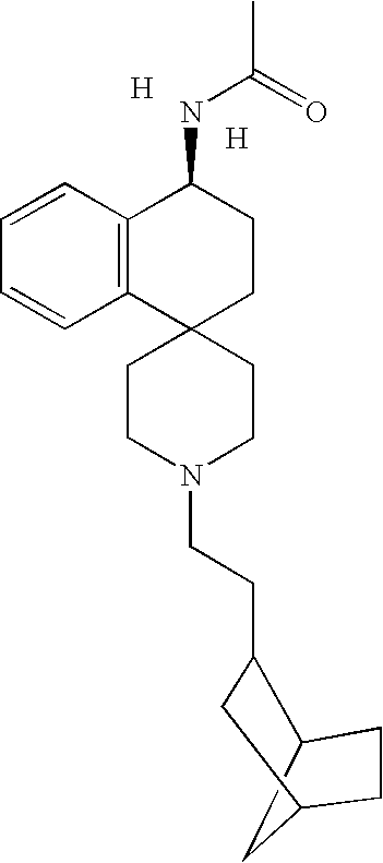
[H].[H].C12CC(CC1CCN1CCC3(C4=C(C(NC(C)=O)CC3)C=CC=C4)CC1)CC2
